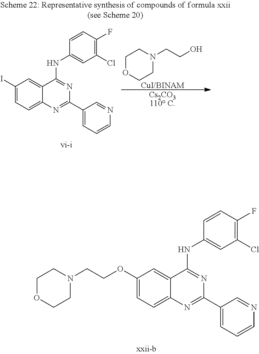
C1=C2C(=CC(I)=C1)C(NC1=CC(Cl)=C(F)C=C1)=NC(C1=CC=CN=C1)=N2.[Cs2CO3110 C].[CuI/BINAM].C1OCCN(CCO)C1.C1=C2C(=CC(OCCN3CCOCC3)=C1)C(NC1=CC(Cl)=C(F)C=C1)=NC(C1=CC=CN=C1)=N2
